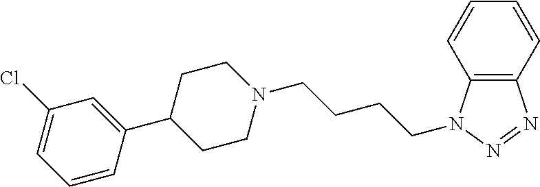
C12=C(N(CCCCN3CCC(C4=CC(Cl)=CC=C4)CC3)N=N1)C=CC=C2
